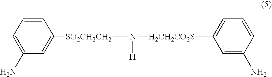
C1=C([SO2CH2CH2]N([H])[H2CH2CO2S]C2=CC=CC(N)=C2)C=CC=C1N
